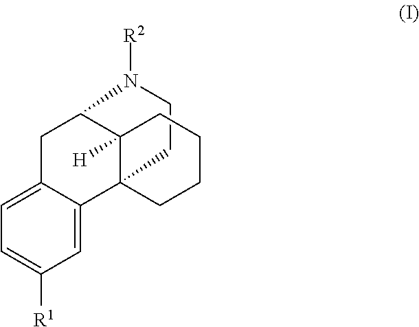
C1CN([R2])C2C3([H])CCCCC13C1=CC([R1])=CC=C1C2
